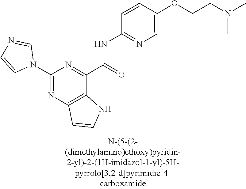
C1(N2C=NC=C2)=NC2=C(C(C(=O)NC3=NC=C(OCCN(C)C)C=C3)=N1)NC=C2
